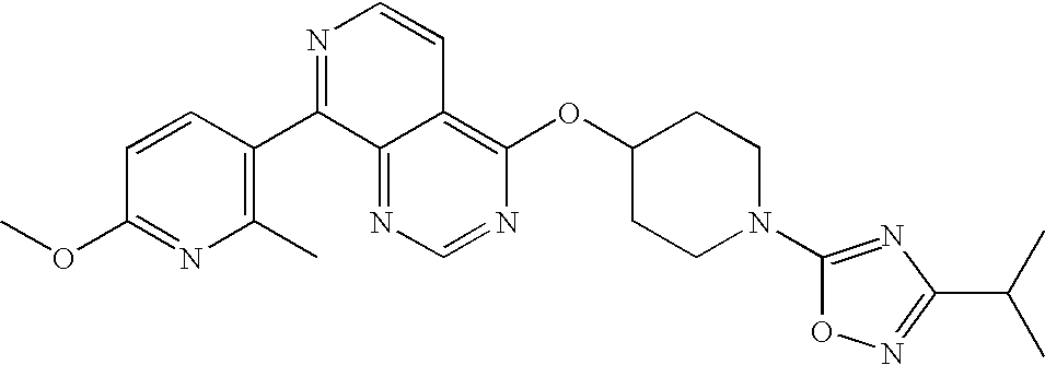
N1=CN=C2C(=C1OC1CCN(C3=NC(C(C)C)=NO3)CC1)C=CN=C2C1=C(C)N=C(OC)C=C1
